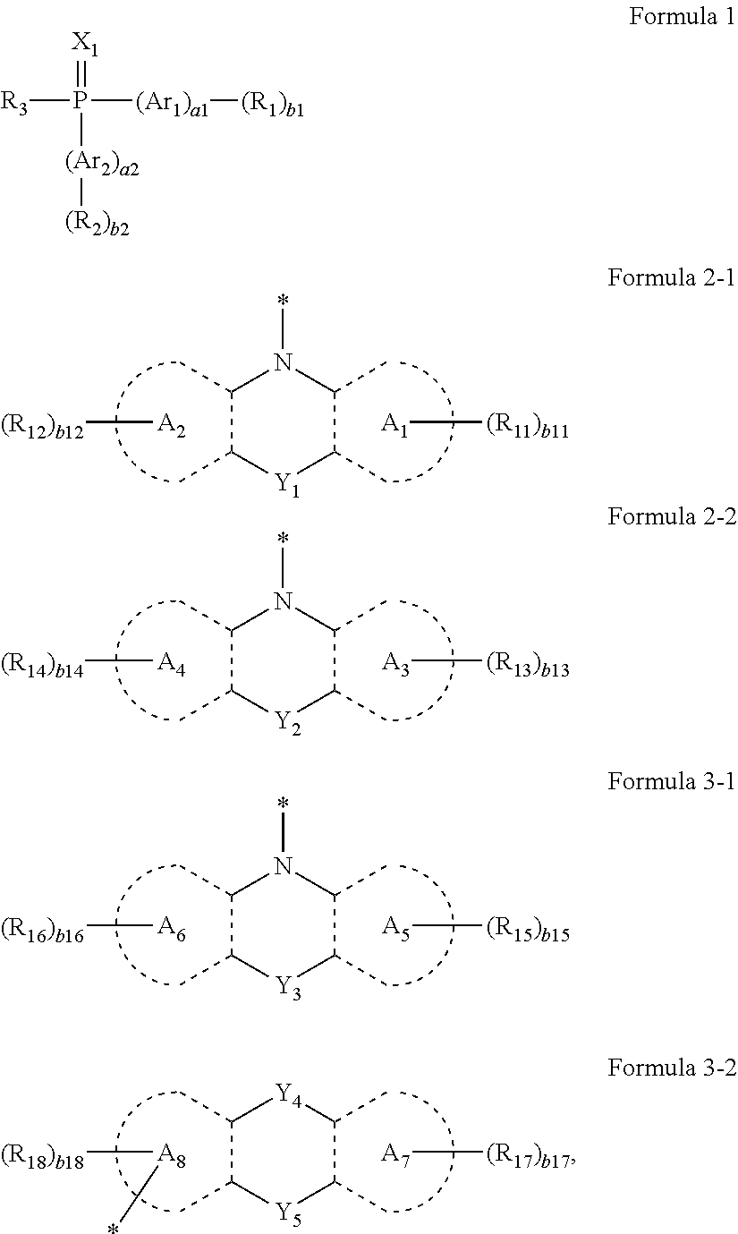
C1(C)C(C)[Y1]C(C)C(C)N1*.[A2][(R12)b12].[(R11)b11][A1].C1(C)C(C)[Y2]C(C)C(C)N1*.[A4][(R14)b14].[(R13)b13][A3].C1(C)C(C)[Y3]C(C)C(C)N1*.[A6][(R16)b16].[(R15)b15][A5].C1(C)C(C)[Y5]C(C)C(C)[Y4]1.[A8]([(R18)b18])*.[(R17)b17][A7].[X1]=P([R3])([(Ar1)a1][(R1)b1])[(Ar2)a2][(R2)b2]
